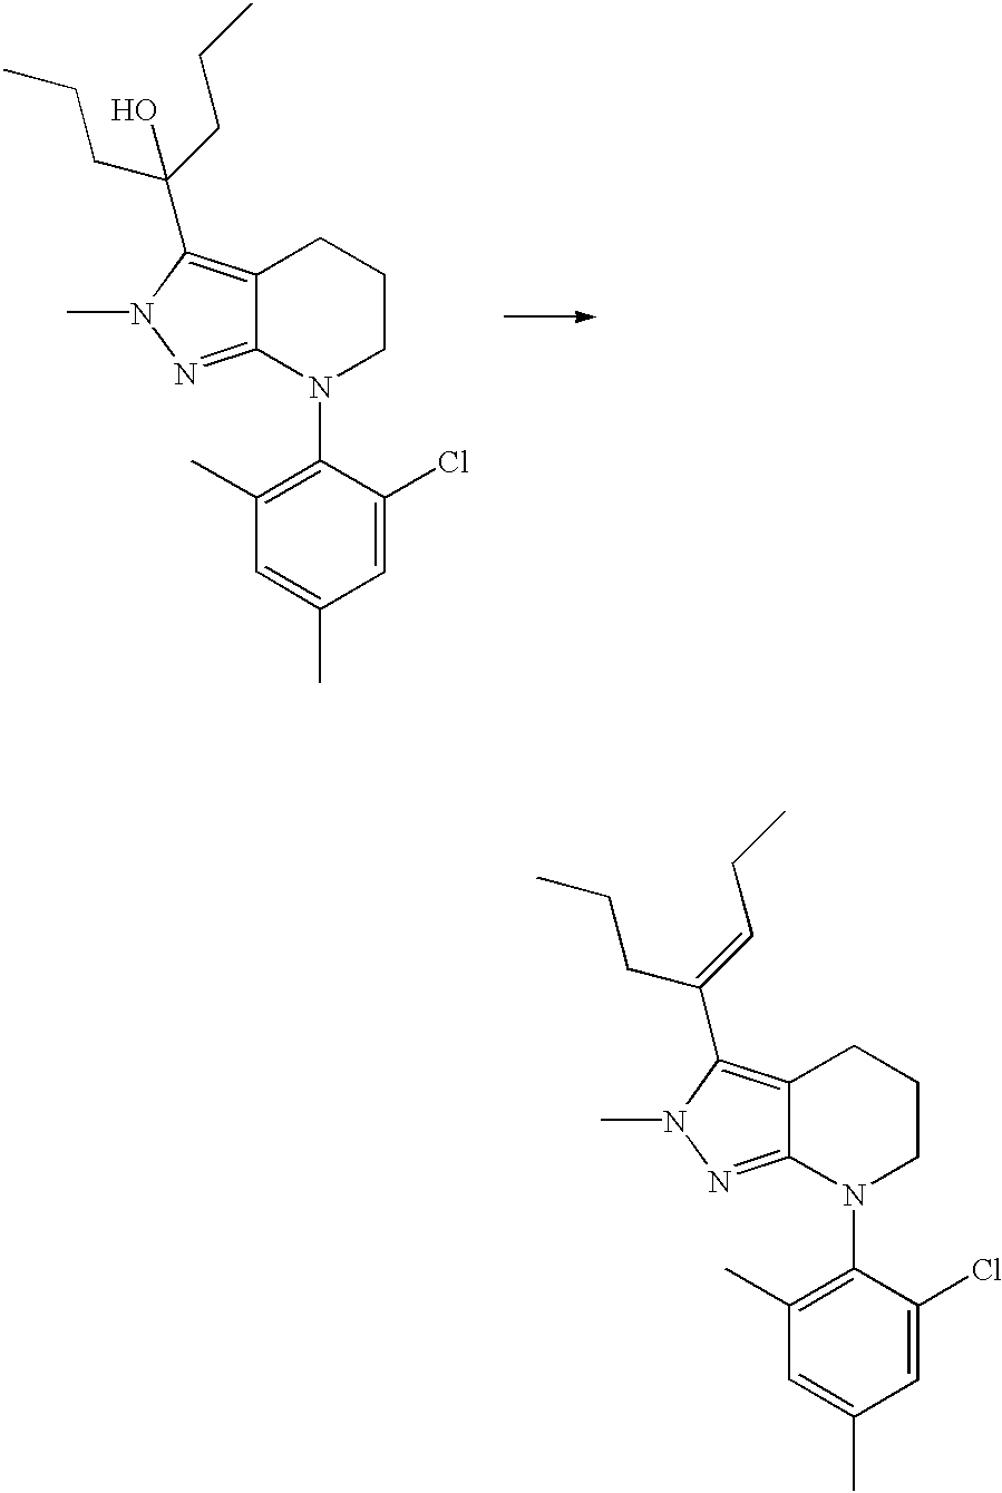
C1(C)=C(N2CCCC3=C(C(CCC)=CCC)N(C)N=C23)C(Cl)=CC(C)=C1.C1(C)=C(N2CCCC3=C(C(CCC)(CCC)O)N(C)N=C23)C(Cl)=CC(C)=C1
